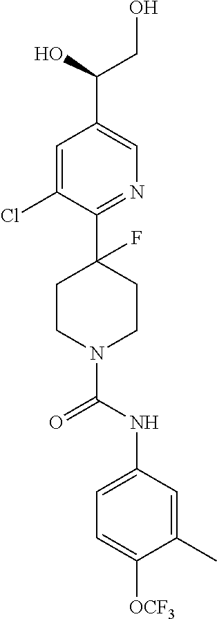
C1=C(Cl)C(C2(F)CCN(C(NC3=CC=C([OCF3])C(C)=C3)=O)CC2)=NC=C1C(O)CO
